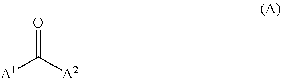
[A1]C([A2])=O
